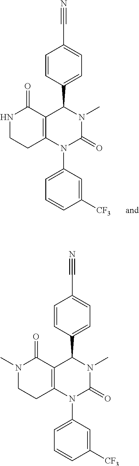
C1=CC(C2C3=C(CCNC3=O)N(C3=CC=CC([CF3])=C3)C(=O)N2C)=CC=C1C#N.C1=CC(C2C3=C(CCN(C)C3=O)N(C3=CC=CC([CF3])=C3)C(=O)N2C)=CC=C1C#N
